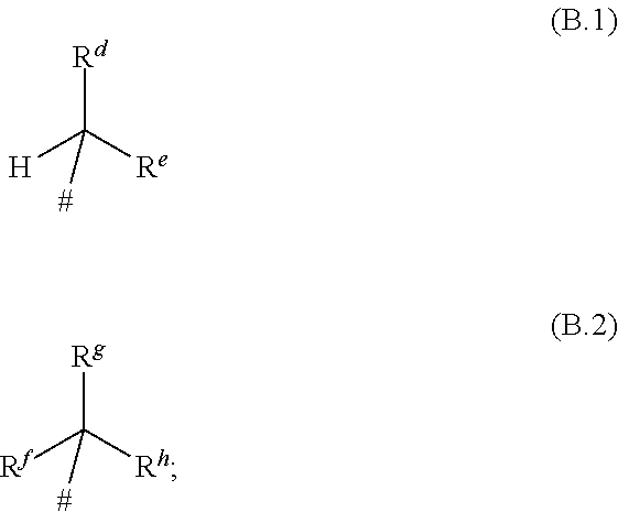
[H]C([Re])([Rd])[#].[Rf]C([Rh])([Rg])[#]
